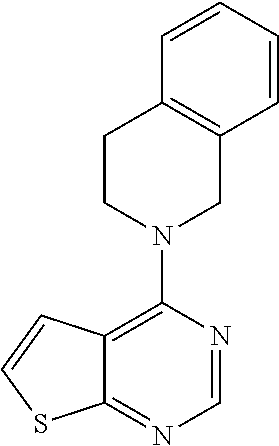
N1(C2=C3C(=NC=N2)SC=C3)CC2=C(CC1)C=CC=C2
